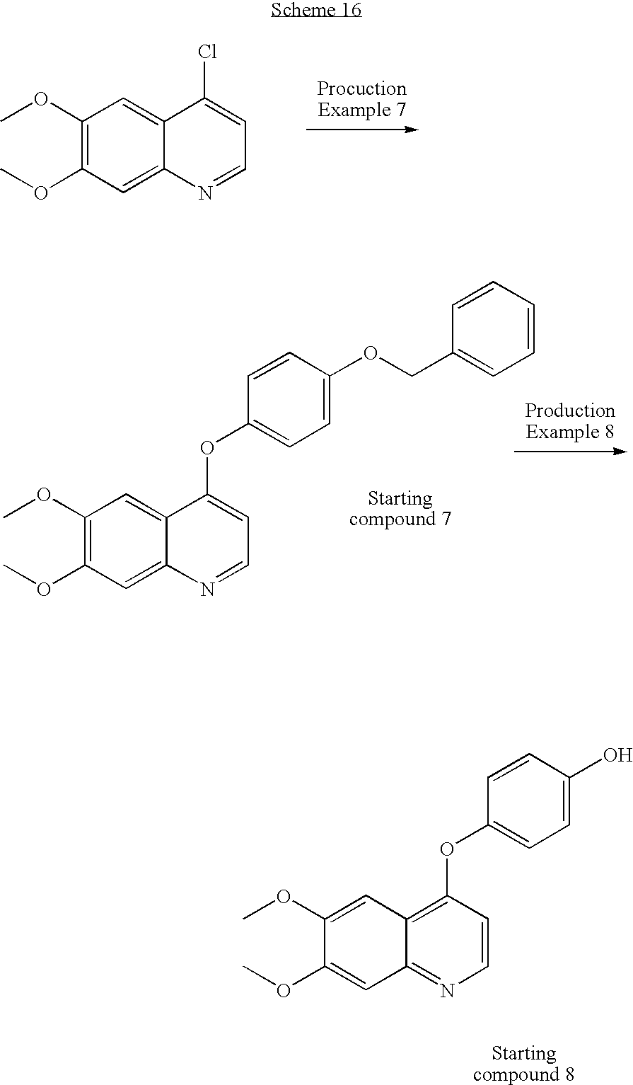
C1(OC)=C(OC)C=C2C(=C1)C(Cl)=CC=N2.C1(OC)=C(OC)C=C2C(=C1)C(OC1=CC=C(OCC3=CC=CC=C3)C=C1)=CC=N2.C1(OC)=CC2=C(OC3=CC=C(O)C=C3)C=CN=C2C=C1OC
